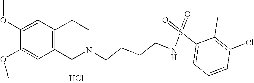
C1=C(OC)C(OC)=CC2=C1CCN(CCCCNS(=O)(=O)C1=CC=CC(Cl)=C1C)C2.Cl
